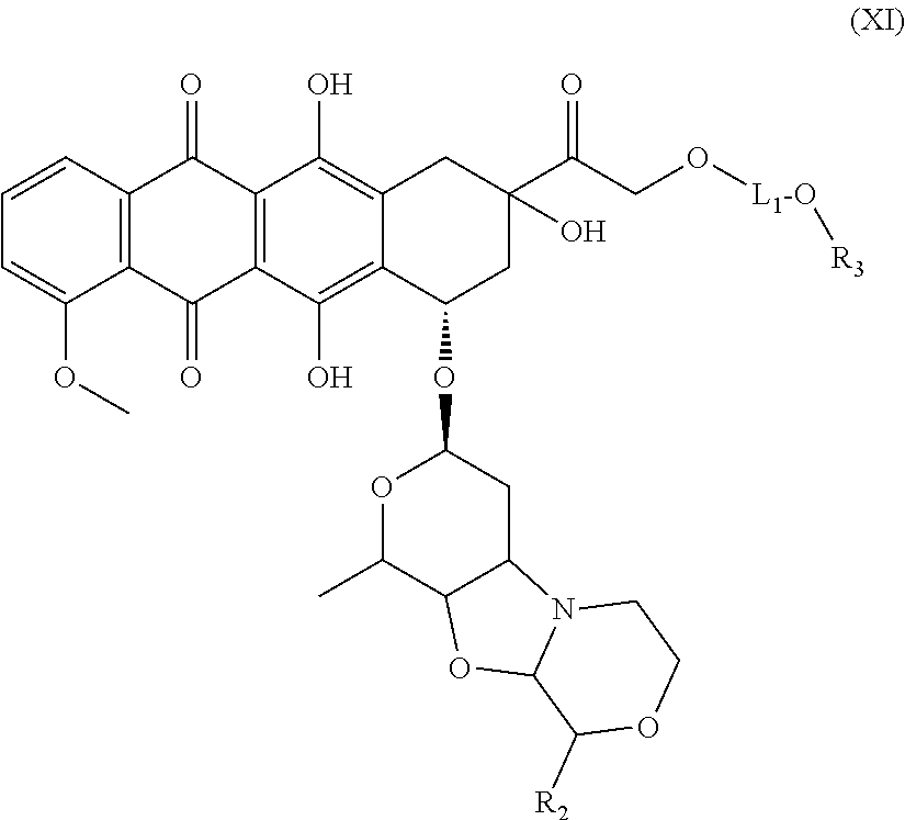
C1=CC2=C(C(OC)=C1)C(=O)C1=C(C2=O)C(O)=C2C(=C1O)C(OC1OC(C)C3C(C1)N1C(O3)C([R2])OCC1)CC(C(CO[L1-O][R3])=O)(O)C2
